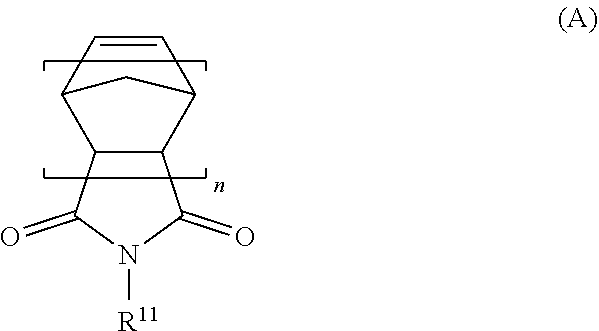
C1=CC2C3C(C1C2)C(=O)N([R11])C3=O
